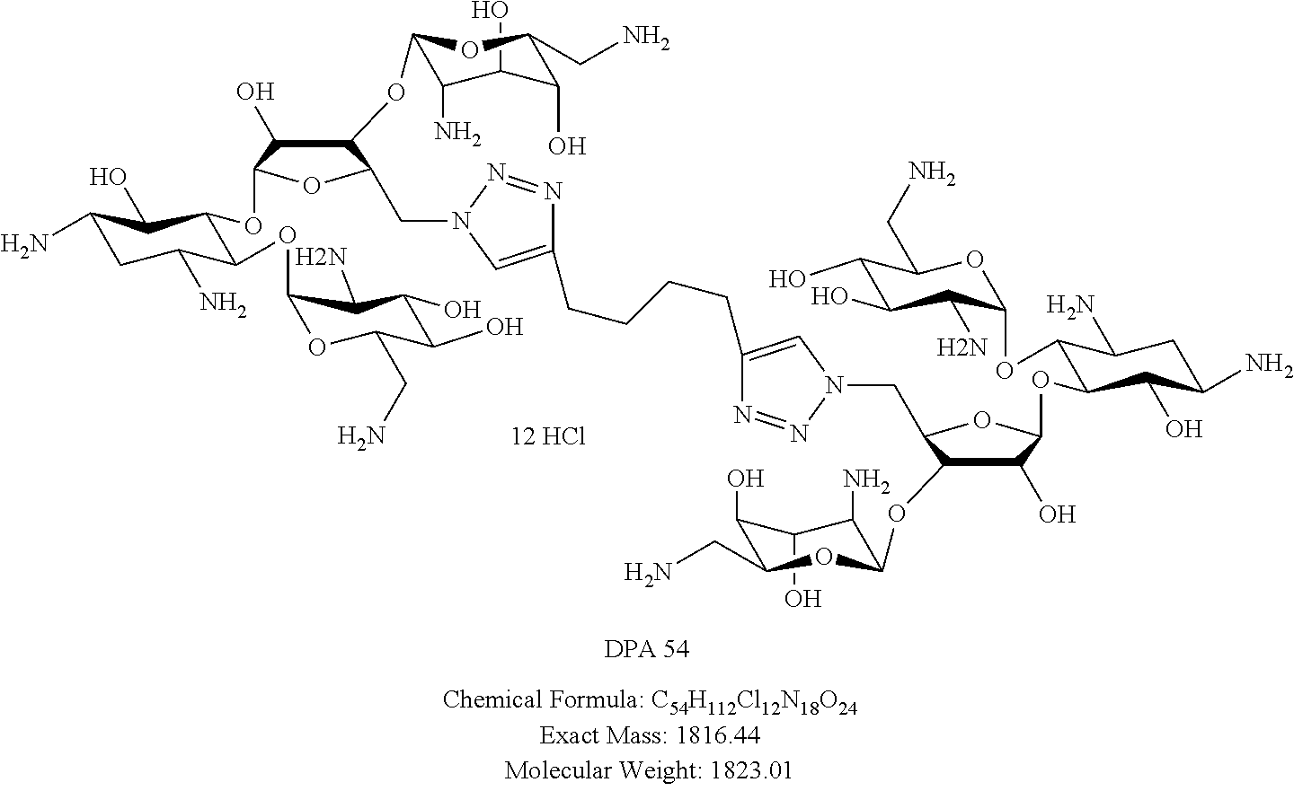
[12 HCl].C1(O)C(N)C(OC2C(O)C(OC3C(O)C(N)CC(N)C3OC3C(N)C(O)C(O)C(CN)O3)OC2CN2N=NC(CCCCC3=CN(CC4C(OC5C(N)C(O)C(O)C(CN)O5)C(O)C(OC5C(O)C(N)CC(N)C5OC5C(N)C(O)C(O)C(CN)O5)O4)N=N3)=C2)OC(CN)C1O
